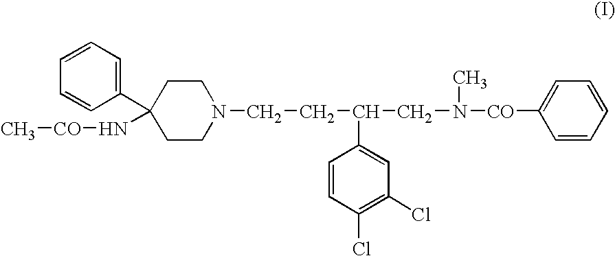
C1=CC(C2(N[CO]C)CCN(CCC(CN([CO]C3=CC=CC=C3)C)C3=CC(Cl)=C(Cl)C=C3)CC2)=CC=C1
